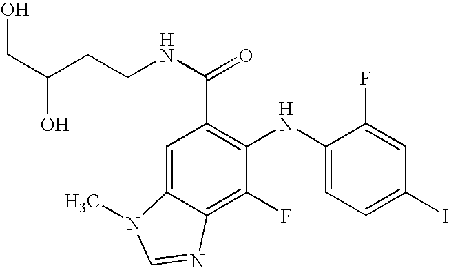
C(CO)(CCNC(=O)C1=C(NC2=CC=C(I)C=C2F)C(F)=C2C(=C1)N(C)C=N2)O
